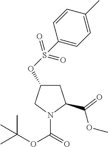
C1C(OS(C2=CC=C(C)C=C2)(=O)=O)CN(C(OC(C)(C)C)=O)C1C(OC)=O
